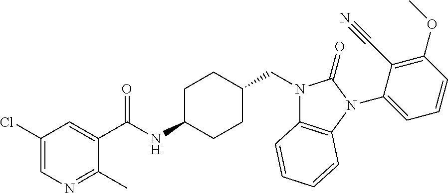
C1(Cl)=CN=C(C)C(C(NC2CCC(CN3C4=C(N(C5=CC=CC(OC)=C5C#N)C3=O)C=CC=C4)CC2)=O)=C1
